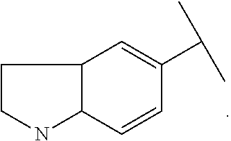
C1=CC(C(C)C)=CC2CCNC12
